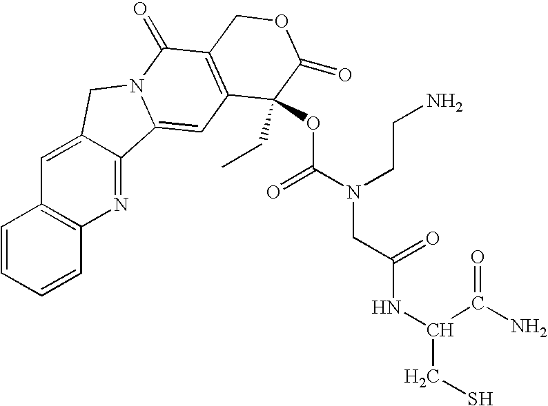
C1=CC=CC2=C1C=C1C(=N2)C2=CC3=C(C(=O)N2C1)COC(=O)C3(CC)OC(N(CCN)CC(NC(C(=O)N)CS)=O)=O
